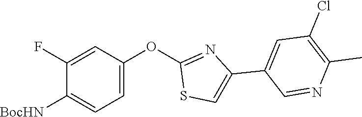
C1(OC2=CC=C([BocHN])C(F)=C2)=NC(C2=CC(Cl)=C(C)N=C2)=CS1
